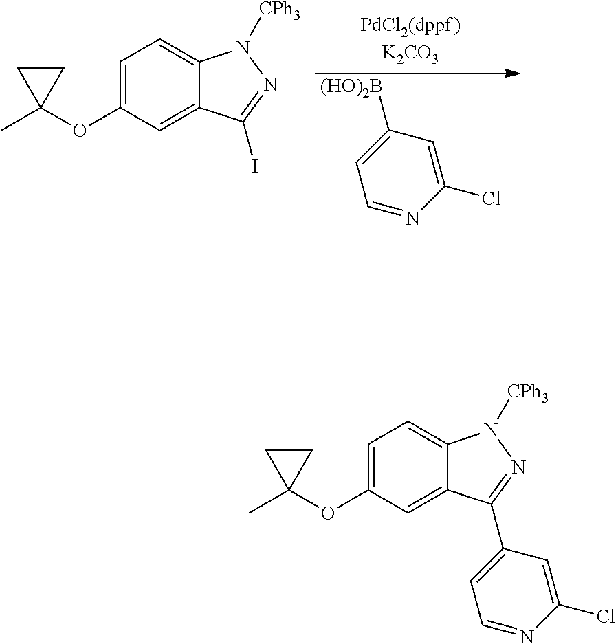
C1([(HO)2B])=CC=NC(Cl)=C1.C1=C(OC2(C)CC2)C=C2C(=C1)N([CPh3])N=C2I.C1=C(OC2(C)CC2)C=C2C(=C1)N([CPh3])N=C2C1=CC=NC(Cl)=C1
